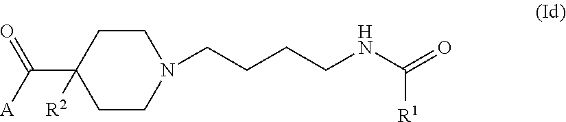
C1CC(C([A])=O)([R2])CCN1CCCCNC(=O)[R1]
